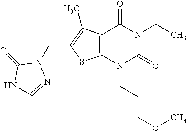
C12=C(N(CCCOC)C(=O)N(CC)C1=O)SC(CN1C(=O)NC=N1)=C2C
